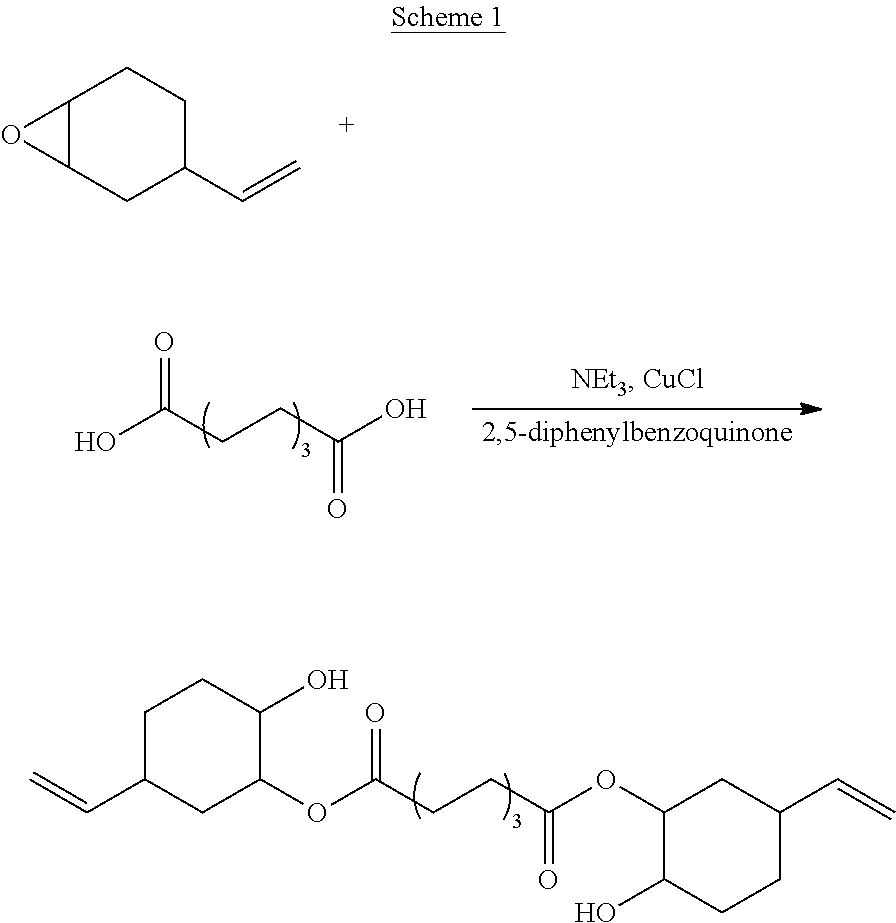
C12C(CC(C=C)CC1)O2.OC(CCC(O)=O)=O.C=CC1CC(OC(CCC(OC2C(O)CCC(C=C)C2)=O)=O)C(O)CC1
